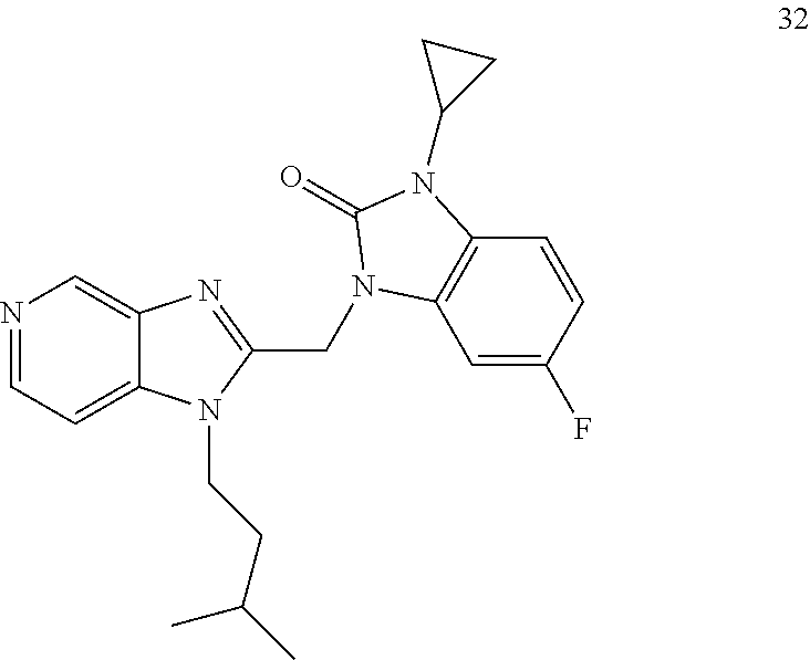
N1=CC=C2C(=C1)N=C(CN1C3=C(C=CC(F)=C3)N(C3CC3)C1=O)N2CCC(C)C
